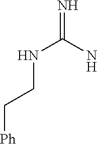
N(CC[Ph])C(=N)N
